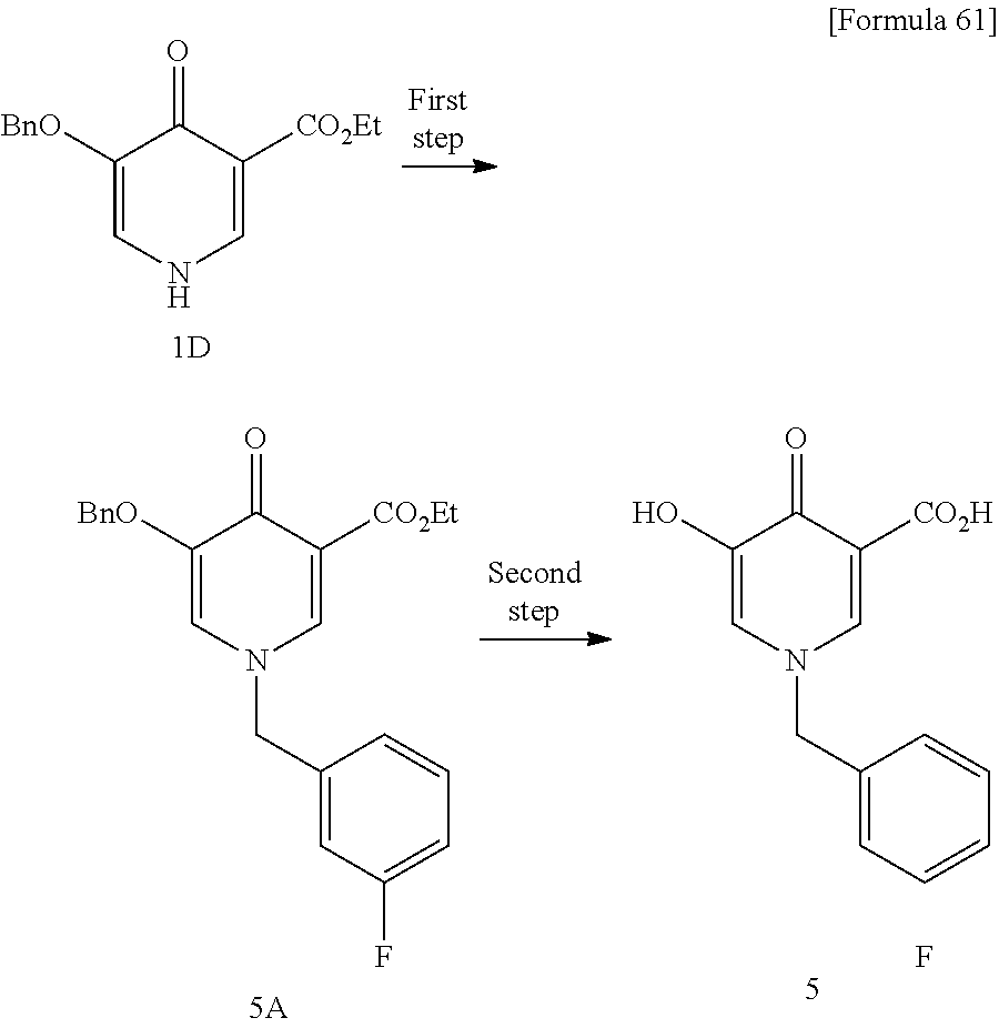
C1([BnO])=CNC=C([CO2Et])C1=O.C1([BnO])=CN(CC2=CC(F)=CC=C2)C=C([CO2Et])C1=O.C1(O)=CN(CC2=CC=CC=C2)C=C([CO2H])C1=O.F
